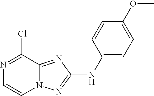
N1=C(Cl)C2=NC(NC3=CC=C(OC)C=C3)=NN2C=C1
